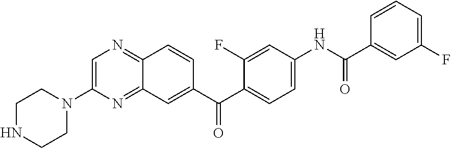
C1=C(N2CCNCC2)N=C2C(=N1)C=CC(C(C1=CC=C(NC(C3=CC(F)=CC=C3)=O)C=C1F)=O)=C2
